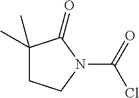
C1(C)(C)CCN(C(=O)Cl)C1=O
